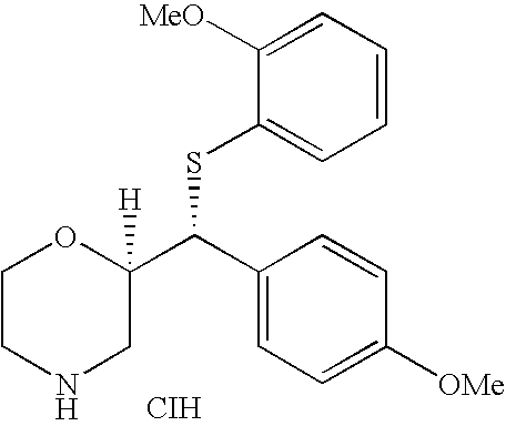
C1CNCC(C(C2=CC=C([OMe])C=C2)SC2=CC=CC=C2[MeO])([H])O1.[CIH]
